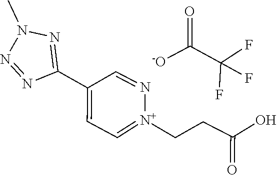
C(C(=O)O)C[N+]1=CC=C(C2=NN(C)N=N2)C=N1.C(C(F)(F)F)([-O])=O
